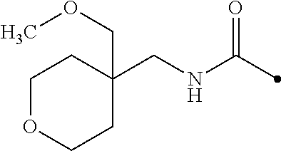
C1(CNC(=O)C)(COC)CCOCC1
